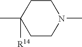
C1CN(C)CCC1(C)[R14]
